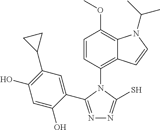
C1(C2=NN=C(S)N2C2=C3C(=C(OC)C=C2)N(C(C)C)C=C3)=CC(C2CC2)=C(O)C=C1O
